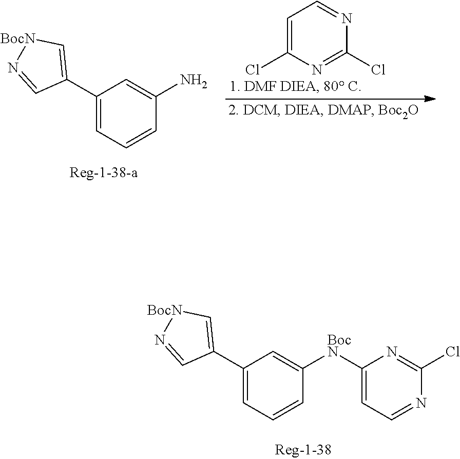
C1=C(Cl)N=C(Cl)N=C1.C1(C2=C[BocN]N=C2)=CC=CC(N)=C1.C1(C2=C[BocN]N=C2)=CC=CC([BocN]C2=CC=NC(Cl)=N2)=C1
